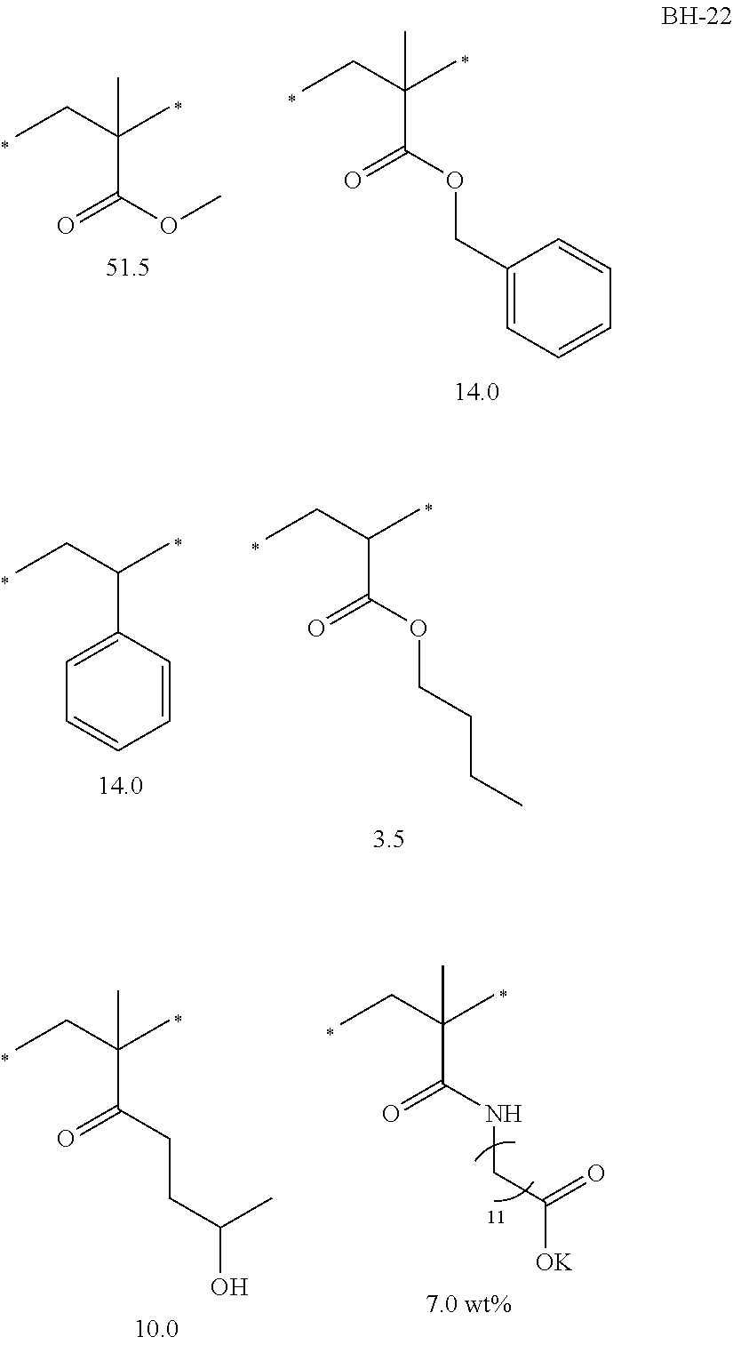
CCC(C)(C)C(OC)=O.CCC(C)(C)C(OCC1=CC=CC=C1)=O.CCC(C)C1=CC=CC=C1.CCC(C)C(OCCCC)=O.CCC(C)(C)C(NCC([OK])=O)=O.CCC(C)(C(CCC(C)O)=O)C
